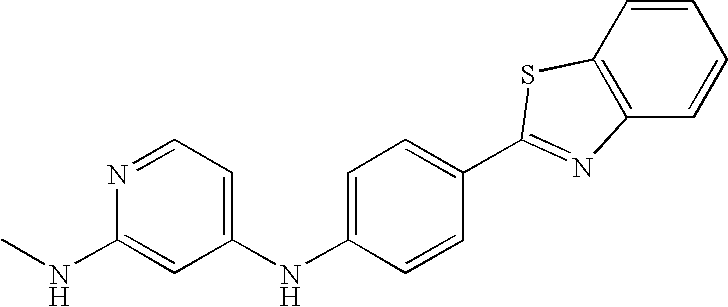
C1=CC2=C(C=C1)N=C(C1=CC=C(NC3=CC=NC(NC)=C3)C=C1)S2
